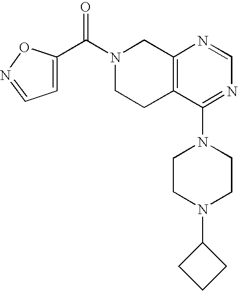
C1(C(N2CCC3=C(C2)N=CN=C3N2CCN(C3CCC3)CC2)=O)=CC=NO1
